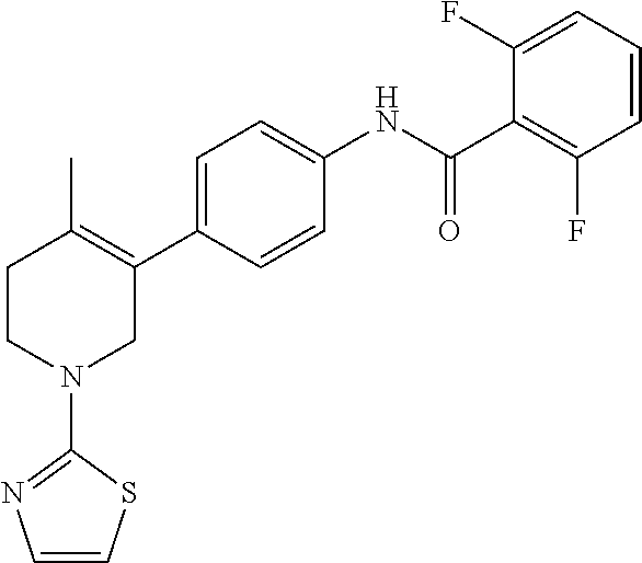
C1=C(C2=C(C)CCN(C3=NC=CS3)C2)C=CC(NC(C2=C(F)C=CC=C2F)=O)=C1
